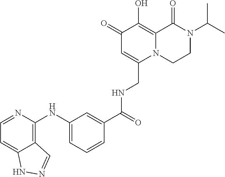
N1(C(C)C)CCN2C(=C(O)C(=O)C=C2CNC(C2=CC(NC3=C4C(=CC=N3)NN=C4)=CC=C2)=O)C1=O
